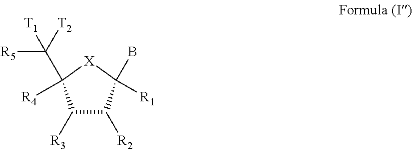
C1([R3])C([R2])C([R1])(B)[X]C1([R4])C([R5])([T2])[T1]
